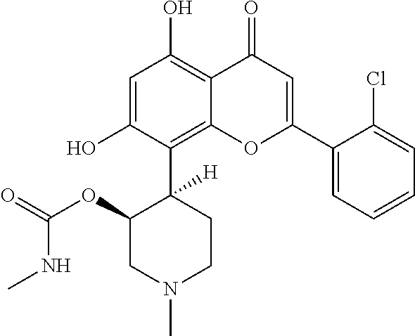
C1=C(O)C(C2([H])C(OC(=O)NC)CN(C)CC2)=C2C(=C1O)C(=O)C=C(C1=CC=CC=C1Cl)O2
